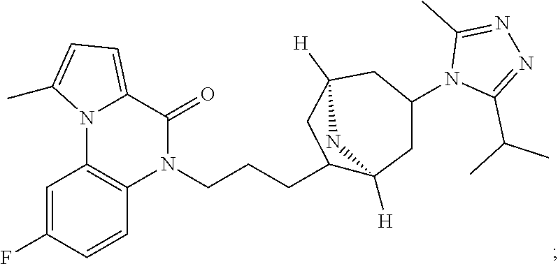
C1=CC(F)=CC2=C1N(CCCC1C3([H])CC(N4C(C(C)C)=NN=C4C)CC([H])(C1)N3)C(=O)C1=CC=C(C)N21
